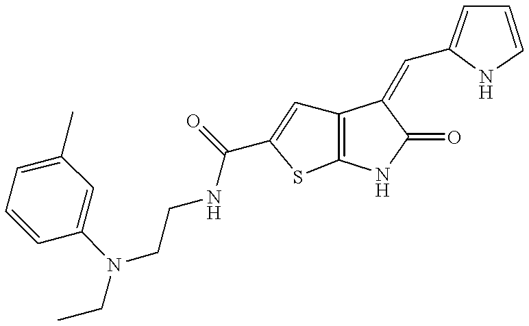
C12=C(NC(=O)C1=CC1=CC=CN1)SC(C(NCCN(CC)C1=CC(C)=CC=C1)=O)=C2
